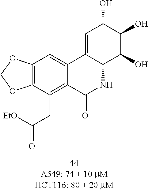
C1=C2C(C(O)C(O)C1O)NC(=O)C1=C(CC(=O)[EtO])C3=C(C=C21)OCO3
